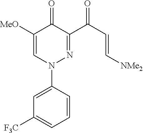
N1(C2=CC([F3C])=CC=C2)N=C(C(C=C[NMe2])=O)C(=O)C([MeO])=C1
